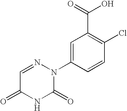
C1=NN(C2=CC(C(=O)O)=C(Cl)C=C2)C(=O)NC1=O
